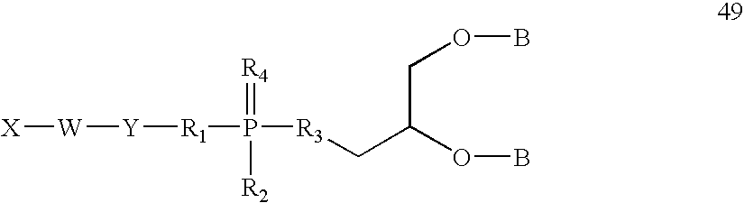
[X][W][Y][R1]P([R3]CC(OB)COB)(=[R4])[R2]
